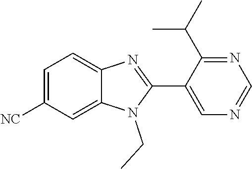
C1=C([NC])C=C2C(=C1)N=C(C1=CN=CN=C1C(C)C)N2CC
